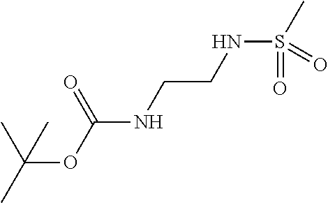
CC(OC(NCCNS(C)(=O)=O)=O)(C)C
